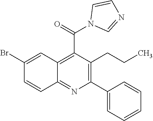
C12=NC(C3=CC=CC=C3)=C(CCC)C(C(=O)N3C=NC=C3)=C1C=C(Br)C=C2
